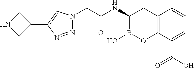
C1(C2=CN(CC(NC3B(O)OC4=C(C3)C=CC=C4C(=O)O)=O)N=N2)CNC1
